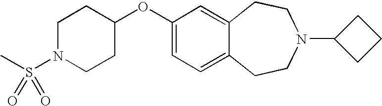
CS(N1CCC(OC2=CC=C3C(=C2)CCN(C2CCC2)CC3)CC1)(=O)=O
